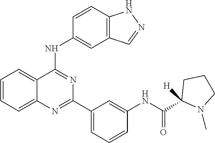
C1=CC=C2C(=C1)C(NC1=CC3=C(C=C1)NN=C3)=NC(C1=CC=CC(NC(C3([H])N(C)CCC3)=O)=C1)=N2
